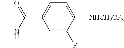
C1=C(F)C([NHCH2CF3])=CC=C1C(NC)=O
